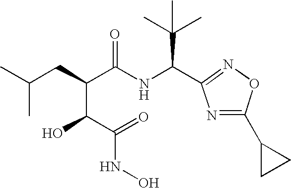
C(C(C)(C)C)(NC(C(C(O)C(NO)=O)CC(C)C)=O)C1=NOC(C2CC2)=N1
